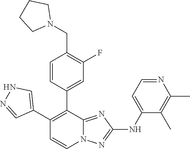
N1C=C(C2=C(C3=CC(F)=C(CN4CCCC4)C=C3)C3=NC(NC4=CC=NC(C)=C4C)=NN3C=C2)C=N1
